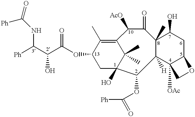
C1(OC([Ph])=O)C2([H])C(C)(C(=O)C([AcO])C3=C(C)C(OC(C(C([Ph])NC([Ph])=O)O)=O)CC1(O)C3(C)C)C(O)CC1C2([OAc])CO1
